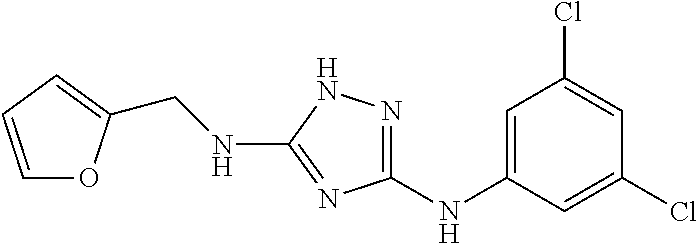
C(NC1=NC(NC2=CC(Cl)=CC(Cl)=C2)=NN1)C1=CC=CO1
